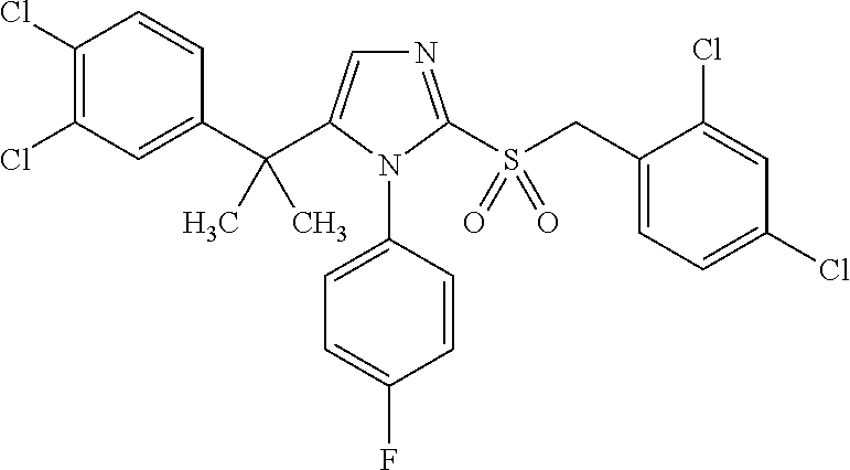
C1(C(C2=CN=C(S(CC3=CC=C(Cl)C=C3Cl)(=O)=O)N2C2=CC=C(F)C=C2)(C)C)=CC(Cl)=C(Cl)C=C1
